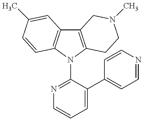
C12=C(N(C3=NC=CC=C3C3=CC=NC=C3)C3=C1C=C(C)C=C3)CCN(C)C2
